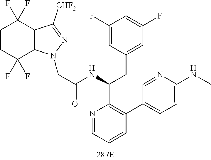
C1CC(F)(F)C2=C(C1(F)F)C([CHF2])=NN2CC(NC(CC1=CC(F)=CC(F)=C1)C1=C(C2=CC=C(NC)N=C2)C=CC=N1)=O
